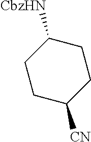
C1CC([CN])CCC1[CbzHN]
